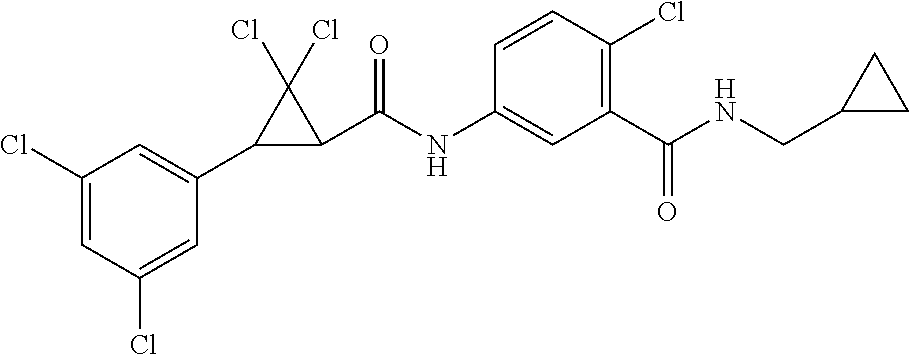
C1(Cl)=CC(Cl)=CC(C2C(C(NC3=CC(C(NCC4CC4)=O)=C(Cl)C=C3)=O)C2(Cl)Cl)=C1
